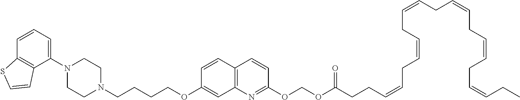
C1=CC2=C(C(N3CCN(CCCCOC4=CC5=C(C=C4)C=CC(OCOC(CCC=CCC=CCC=CCC=CCC=CCC=CCC)=O)=N5)CC3)=C1)C=CS2
